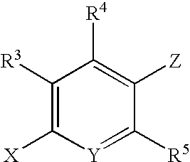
C1([R3])=C([X])[Y]=C([R5])C([Z])=C1[R4]
